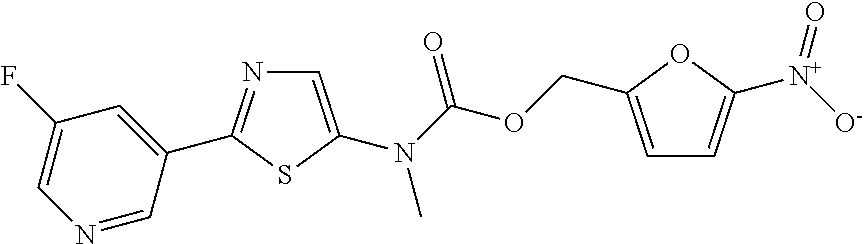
N1=CC(C2=NC=C(N(C(OCC3=CC=C([N+]([O-])=O)O3)=O)C)S2)=CC(F)=C1
